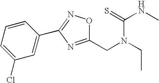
C1(CN(C(=S)NC)CC)=NC(C2=CC(Cl)=CC=C2)=NO1
